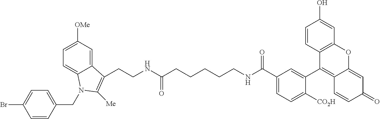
C1=C(C(=O)NCCCCCC(NCCC2=C([Me])N(CC3=CC=C(Br)C=C3)C3=CC=C([OMe])C=C32)=O)C=C(C2=C3C(=CC(=O)C=C3)OC3=C2C=CC(O)=C3)C([CO2H])=C1
